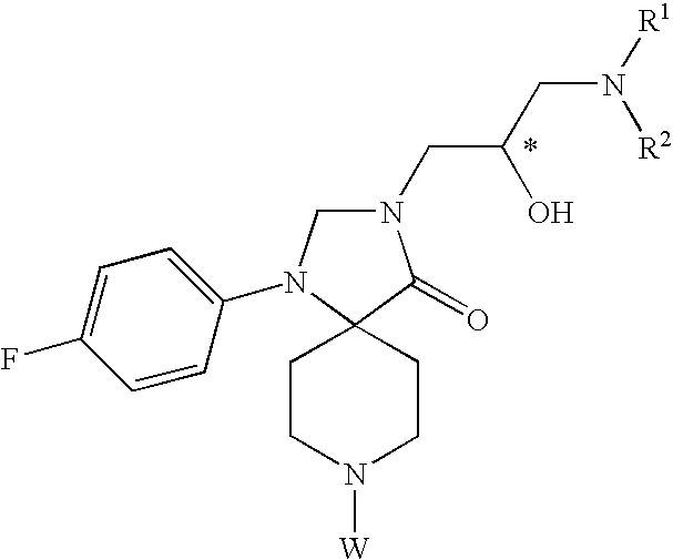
N1(CC(CN([R1])[R2])O)CN(C2=CC=C(F)C=C2)C2(C1=O)CCN([W])CC2
